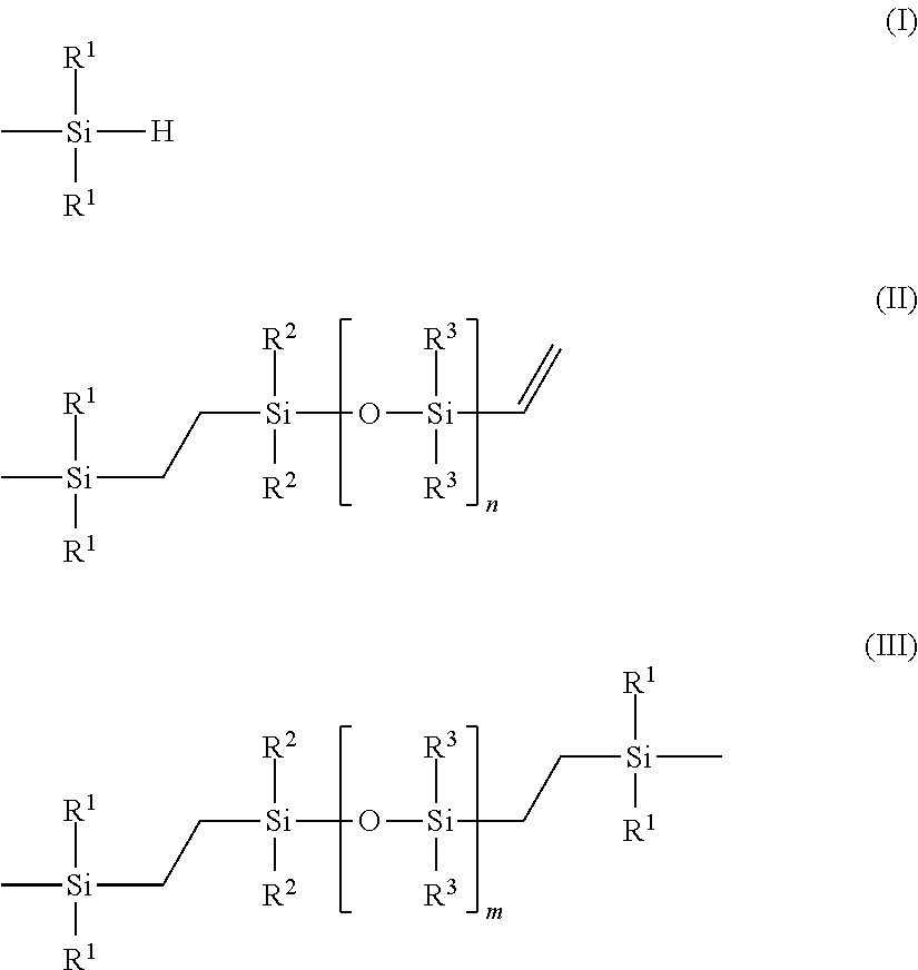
C[Si](CC[Si](O[Si](C=C)([R3])[R3])([R2])[R2])([R1])[R1].C[Si](CC[Si](O[Si](CC[Si](C)([R1])[R1])([R3])[R3])([R2])[R2])([R1])[R1].C[Si]([H])([R1])[R1]
